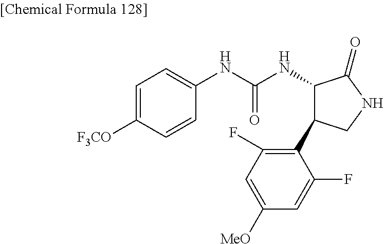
C1=C([F3CO])C=CC(NC(NC2C(C3=C(F)C=C([MeO])C=C3F)CNC2=O)=O)=C1
